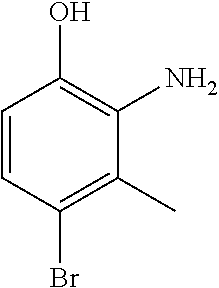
C1=CC(Br)=C(C)C(N)=C1O
